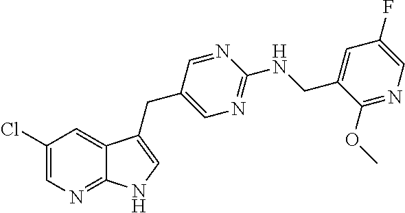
C1(Cl)=CN=C2C(=C1)C(CC1=CN=C(NCC3=CC(F)=CN=C3OC)N=C1)=CN2
